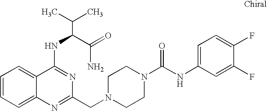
C1=CC=C2C(=C1)C(NC(C(N)=O)C(C)C)=NC(CN1CCN(C(NC3=CC=C(F)C(F)=C3)=O)CC1)=N2
